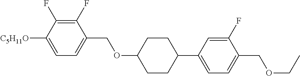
C1(F)=C(F)C([C5H11O])=CC=C1COC1CCC(C2=CC=C(COCC)C(F)=C2)CC1
